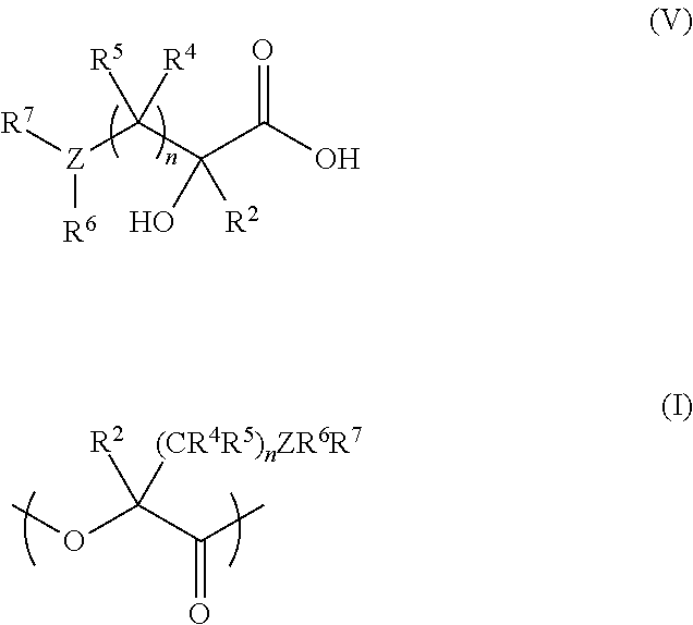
COC(C(C)=O)([R2])[(CR4R5)nZR6R7].[R7][Z](C(C(C(O)=O)(O)[R2])([R5])[R4])[R6]
